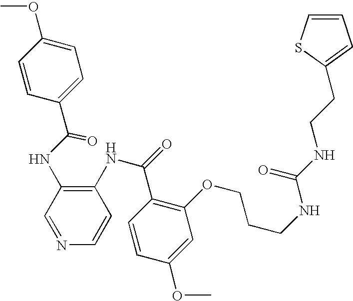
C1(C(NC2=C(NC(=O)C3=C(OCCCNC(=O)NCCC4=CC=CS4)C=C(OC)C=C3)C=CN=C2)=O)=CC=C(OC)C=C1
